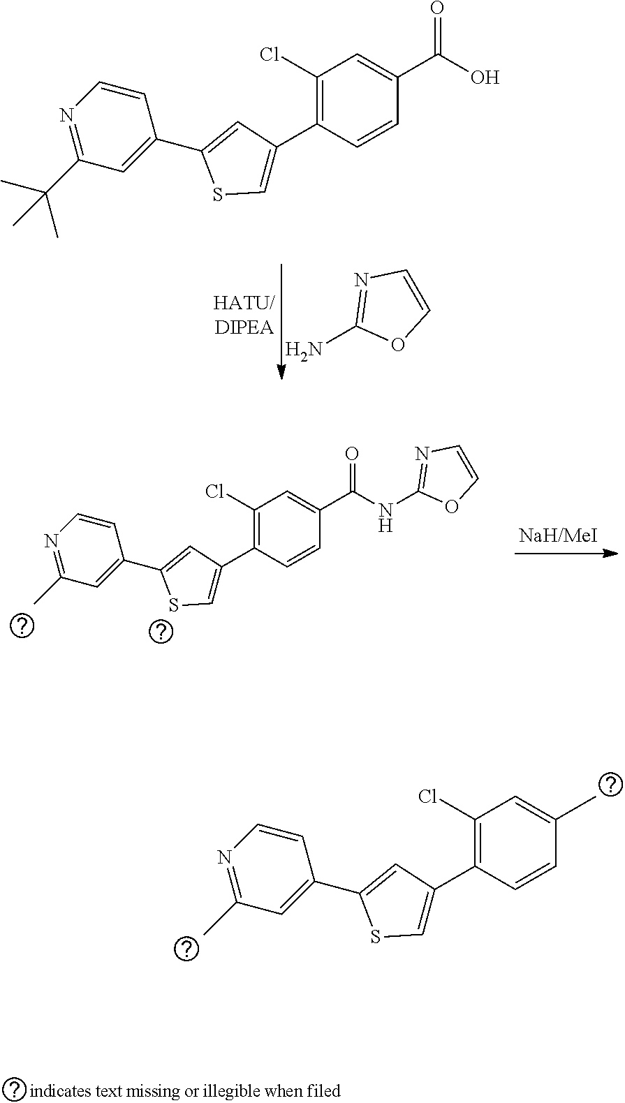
NC1=NC=CO1.C1(Cl)=C(C2=CSC(C3=CC(C(C)(C)C)=NC=C3)=C2)C=CC(C(O)=O)=C1.C1(Cl)=C(C2=CSC(C3=CC(C)=NC=C3)=C2)C=CC(C(NC2=NC=CO2)=O)=C1.C1(Cl)=C(C2=CSC(C3=CC(C)=NC=C3)=C2)C=CC(C)=C1
